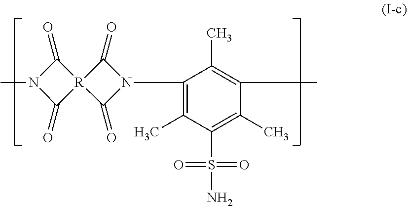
CN1C(=O)[R]2(C1=O)C(=O)N(C1=C(C)C(S(N)(=O)=O)=C(C)C(C)=C1C)C2=O
